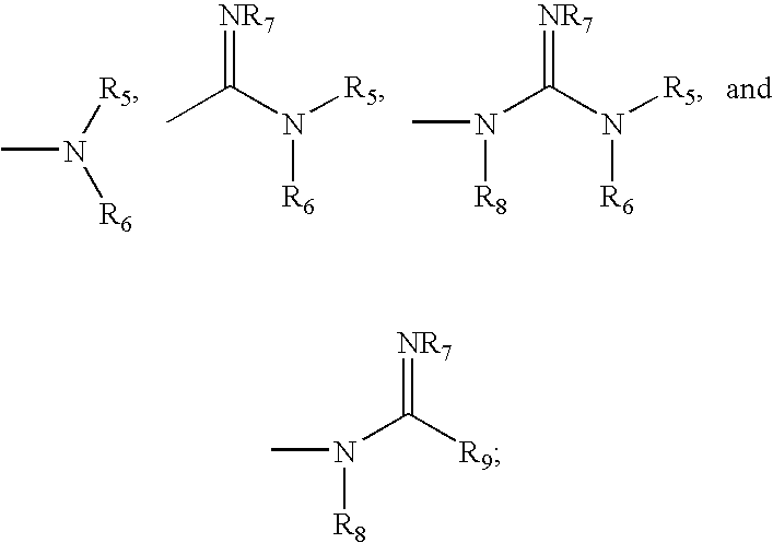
CN([R5])[R6].CC(N([R5])[R6])=[NR7].CN(C(N([R5])[R6])=[NR7])[R8].CN(C([R9])=[NR7])[R8]
